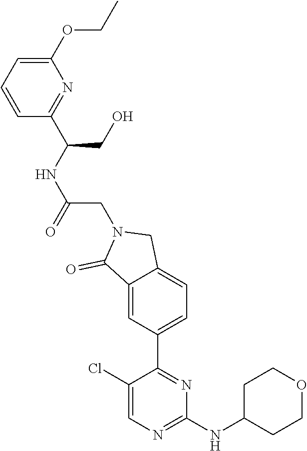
C1(Cl)=CN=C(NC2CCOCC2)N=C1C1=CC=C2C(=C1)C(=O)N(CC(=O)NC(C1=NC(OCC)=CC=C1)CO)C2
